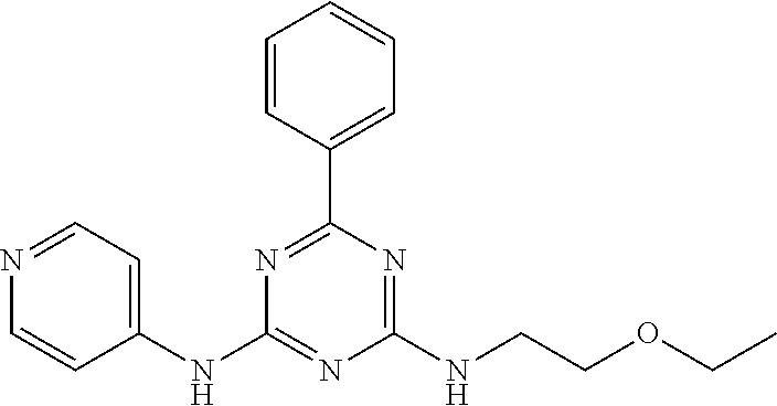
C1(NC2=NC(NCCOCC)=NC(C3=CC=CC=C3)=N2)=CC=NC=C1
